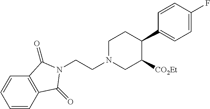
C1C([CO2Et])C(C2=CC=C(F)C=C2)CCN1CCN1C(=O)C2=C(C=CC=C2)C1=O
